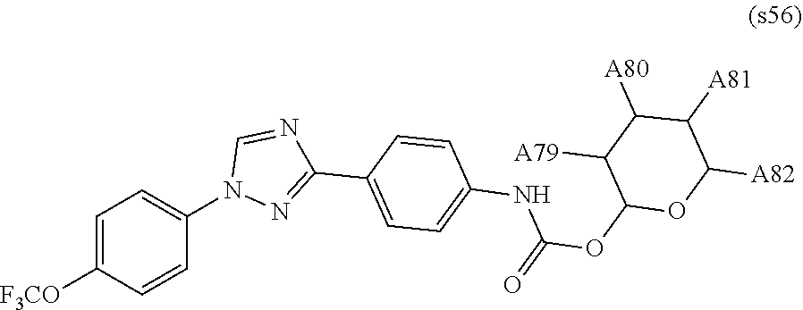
C1=C([F3CO])C=CC(N2N=C(C3=CC=C(NC(=O)OC4OC([A82])C([A81])C([A80])C4[A79])C=C3)N=C2)=C1
